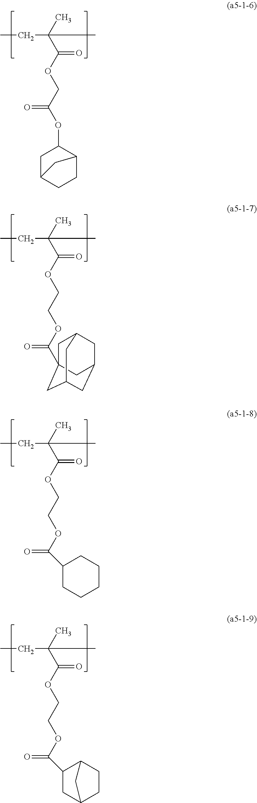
CCC(C(OCC(OC1CC2CCC1C2)=O)=O)(C)C.CCC(C(OCCOC(=O)C12CC3CC(CC(C1)C3)C2)=O)(C)C.CCC(C(OCCOC(=O)C1CCCCC1)=O)(C)C.CCC(C(OCCOC(=O)C1C2CCC(C1)C2)=O)(C)C
